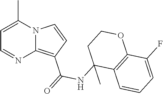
N12C(=C(C(=O)NC3(C)C4=C(OCC3)C(F)=CC=C4)C=C1)N=CC=C2C
